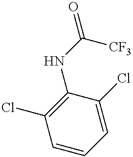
C1(NC(=O)[CF3])=C(Cl)C=CC=C1Cl
